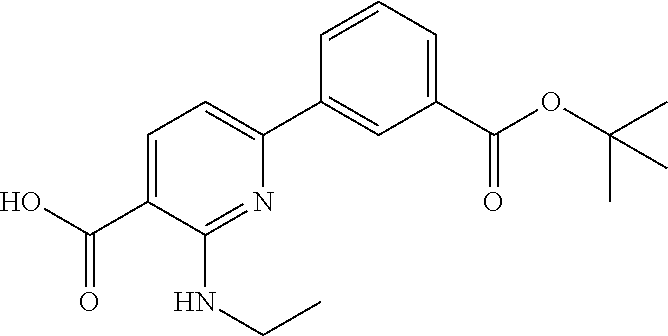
C1=CC=C(C(OC(C)(C)C)=O)C=C1C1=CC=C(C(O)=O)C(NCC)=N1
